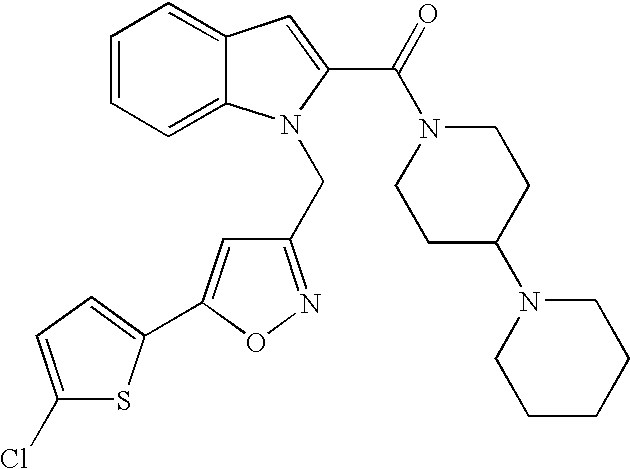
C1(Cl)=CC=C(C2=CC(CN3C4=CC=CC=C4C=C3C(N3CCC(N4CCCCC4)CC3)=O)=NO2)S1
